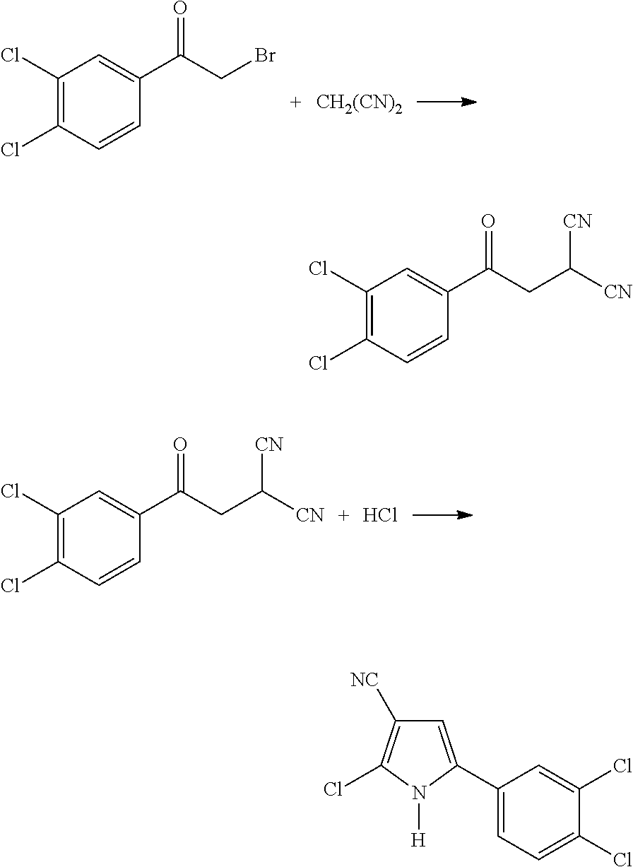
C1(Cl)=C(Cl)C=CC(C(CBr)=O)=C1.[CH2(CN)2].C1(Cl)=C(Cl)C=CC(C(CC([CN])[CN])=O)=C1.Cl.C1(Cl)=C(Cl)C=CC(C(CC([CN])[CN])=O)=C1.C1(C2=CC([NC])=C(Cl)N2[H])=CC=C(Cl)C(Cl)=C1
